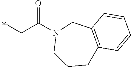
C(C)C(=O)N1CC2=C(C=CC=C2)CCC1
